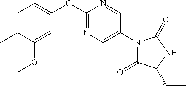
N1=C(OC2=CC=C(C)C(OCC)=C2)N=CC(N2C(=O)C(CC)NC2=O)=C1
